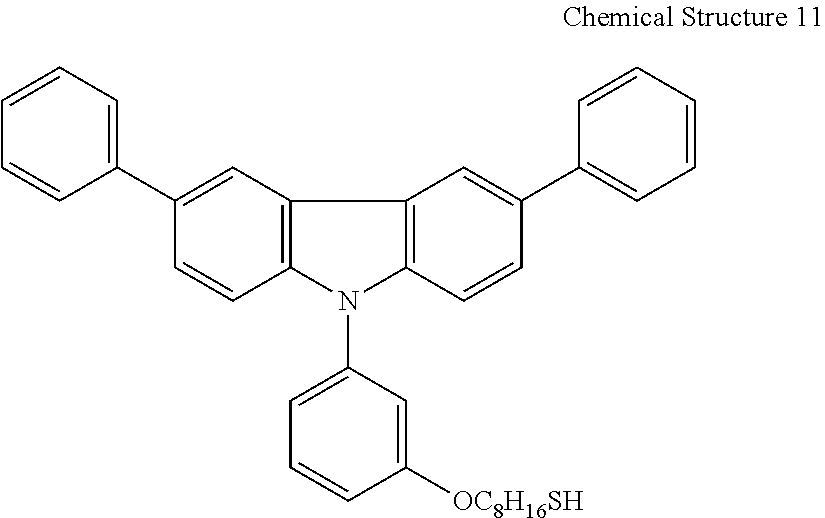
C1=C(C2=CC=CC=C2)C=CC2=C1C1=C(C=CC(C3=CC=CC=C3)=C1)N2C1=CC=CC([OC8H16SH])=C1
